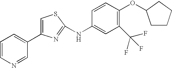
C1(C2=CC=CN=C2)=CSC(NC2=CC(C(F)(F)F)=C(OC3CCCC3)C=C2)=N1
